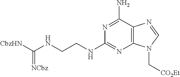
[CbzHN]C(NCCNC1=NC2=C(C(N)=N1)N=CN2C[CO2Et])=[NCbz]
